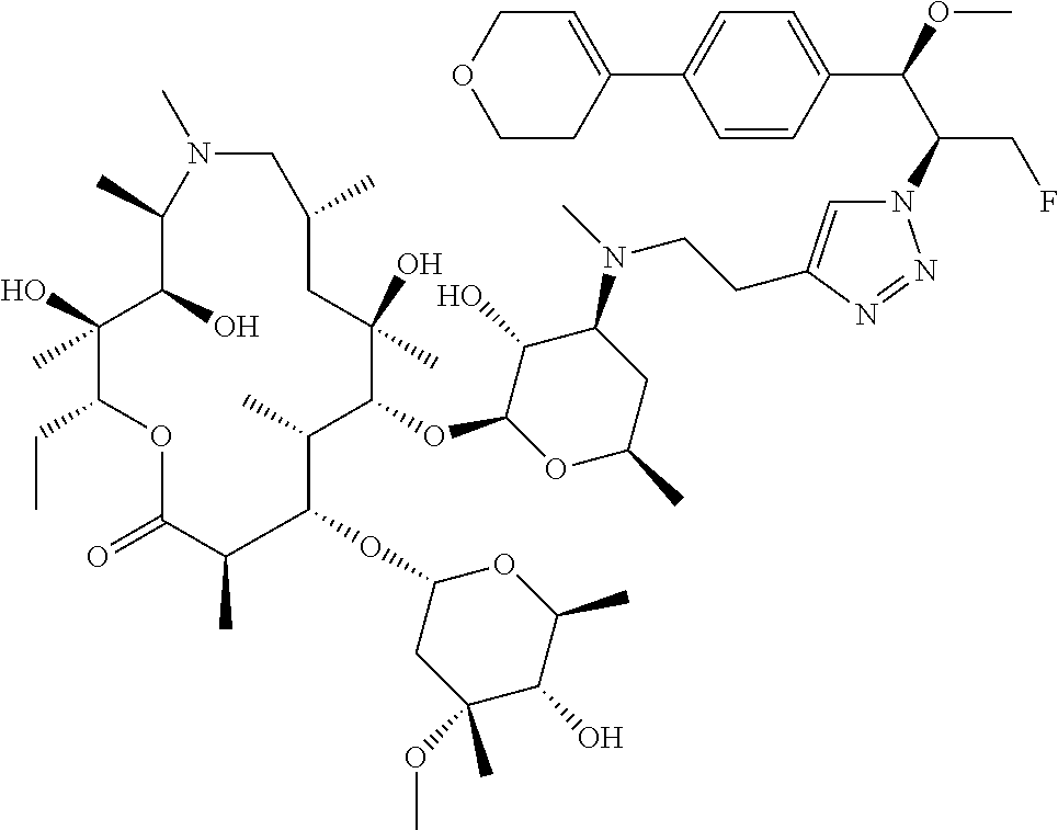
N1=NN(C(C(C2=CC=C(C3=CCOCC3)C=C2)OC)CF)C=C1CCN(C1C(O)C(OC2C(C)C(OC3CC(OC)(C)C(O)C(C)O3)C(C)C(=O)OC(CC)C(O)(C)C(O)C(C)N(C)CC(C)CC2(O)C)OC(C)C1)C
